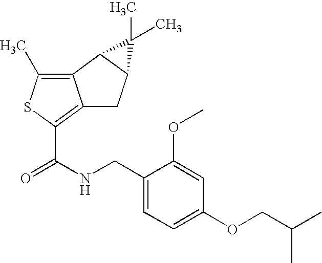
C12=C(C)SC(C(NCC3=CC=C(OCC(C)C)C=C3OC)=O)=C1CC1C2C1(C)C
